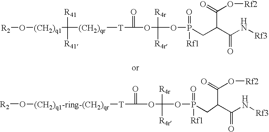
[R2]O[(CH2)q1]C([(CH2)qr][T]C(OC(OP(CC(C(=O)N[Rf3])C(=O)O[Rf2])(=O)[Rf1])([R4r])[R4r])=O)([R41])[R41].[R2]O[(CH2)q1-ring-(CH2)qr][T]C(OC(OP(CC(C(=O)N[Rf3])C(=O)O[Rf2])(=O)[Rf1])([R4r])[R4r])=O
